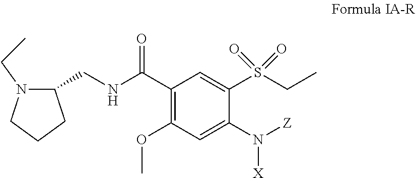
C1(CNC(C2=C(OC)C=C(N([Z])[X])C(S(CC)(=O)=O)=C2)=O)N(CC)CCC1
